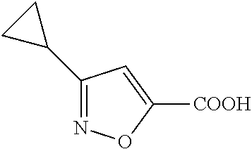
C1(C2CC2)=NOC([COOH])=C1
